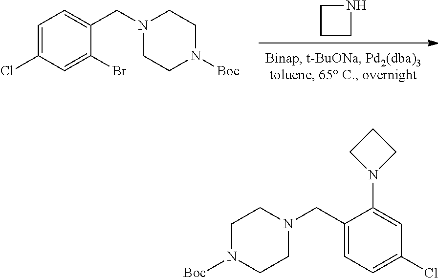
C1CNC1.C1=C(Cl)C=C(Br)C(CN2CCN([Boc])CC2)=C1.N1([Boc])CCN(CC2=CC=C(Cl)C=C2N2CCC2)CC1
